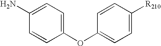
C1(OC2=CC=C([R210])C=C2)=CC=C(N)C=C1
